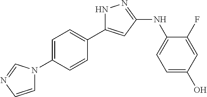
N1C(C2=CC=C(N3C=CN=C3)C=C2)=CC(NC2=CC=C(O)C=C2F)=N1
